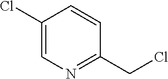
C1(Cl)=CN=C(CCl)C=C1
